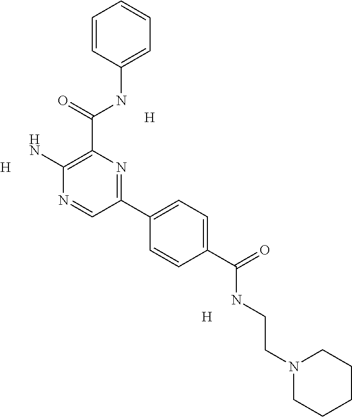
C1=CC(NC(C2=C(N)N=CC(C3=CC=C(C(=O)NCCN4CCCCC4)C=C3)=N2)=O)=CC=C1.[H].[H].[H]
